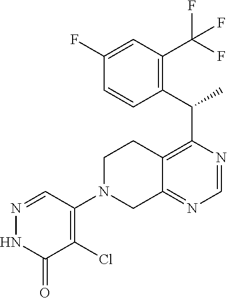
C12=C(C(C3=C(C(F)(F)F)C=C(F)C=C3)C)N=CN=C1CN(C1=C(Cl)C(=O)NN=C1)CC2
